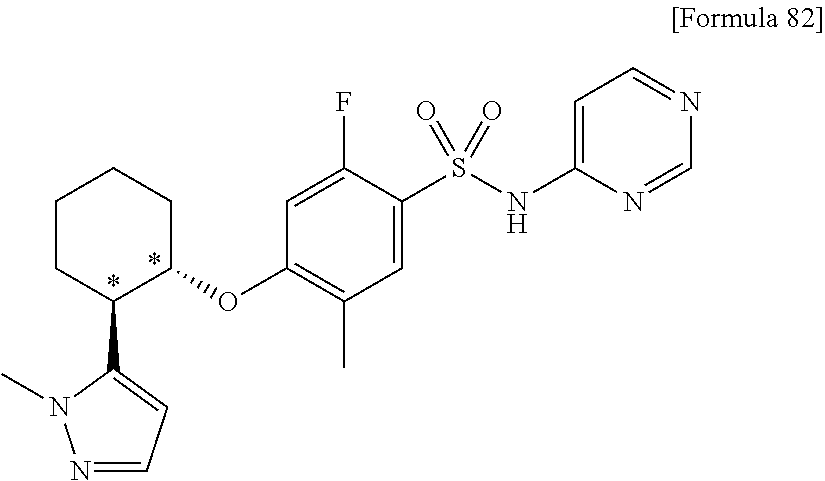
N1=CC=C(C2C(OC3=C(C)C=C(S(=O)(=O)NC4=CC=NC=N4)C(F)=C3)CCCC2)N1C
